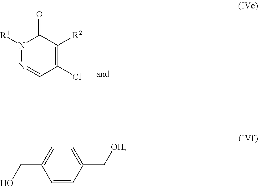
N1([R1])N=CC(Cl)=C([R2])C1=O.C1=CC(C[OH])=CC=C1CO
